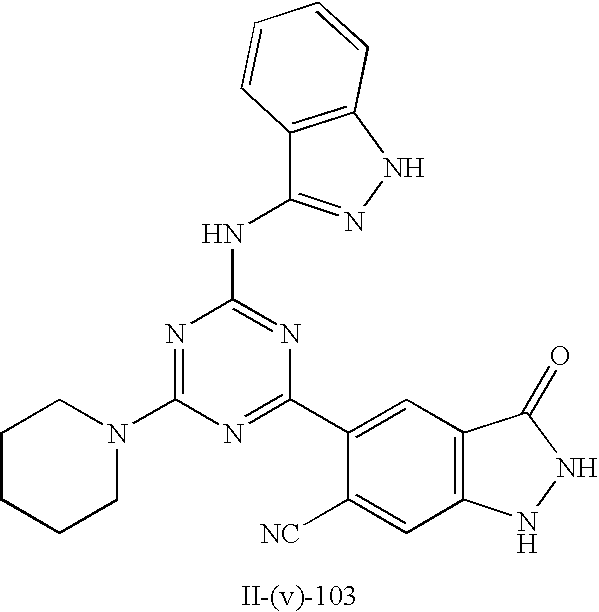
C12=C(NN=C1NC1=NC(C3=CC4=C(C=C3[NC])NNC4=O)=NC(N3CCCCC3)=N1)C=CC=C2
